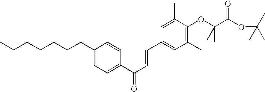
C1(CCCCCCC)=CC=C(C(C=CC2=CC(C)=C(OC(C(OC(C)(C)C)=O)(C)C)C(C)=C2)=O)C=C1
